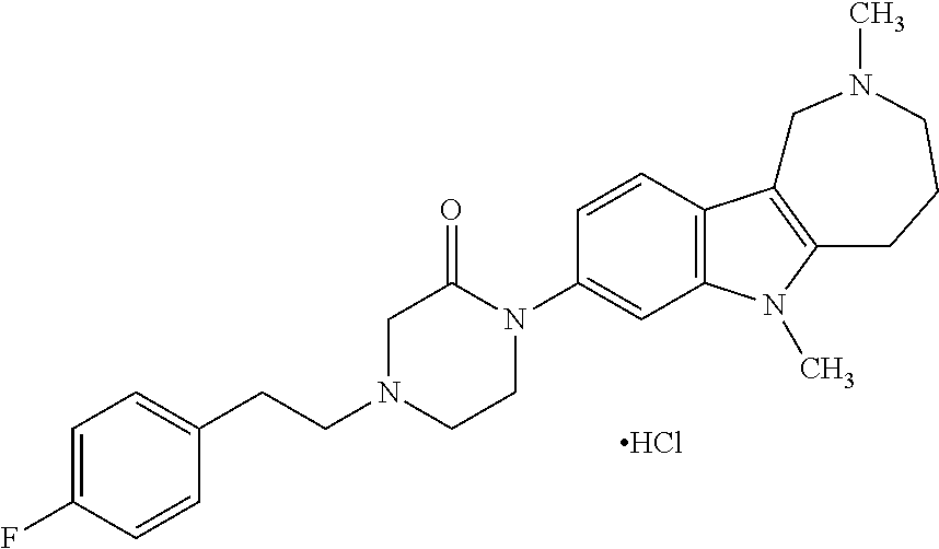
C1=C(F)C=CC(CCN2CCN(C3=CC4=C(C=C3)C3=C(N4C)CCCN(C)C3)C(=O)C2)=C1.Cl
